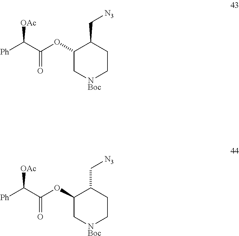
C1(OC(C([Ph])[OAc])=O)C[NBoc]CCC1C[N3].C1(OC(C([Ph])[OAc])=O)C[NBoc]CCC1C[N3]
